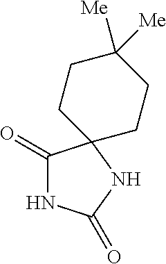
C1(=O)NC(=O)NC12CCC([Me])([Me])CC2
